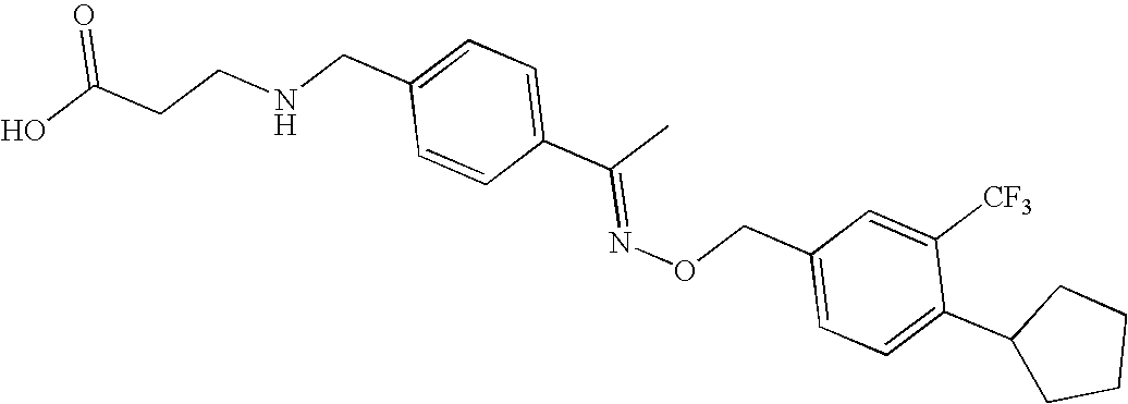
OC(CCNCC1=CC=C(C(C)=NOCC2=CC=C(C3CCCC3)C([CF3])=C2)C=C1)=O
